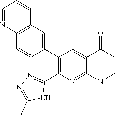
C12=C(C=C(C3=C(C4=NN=C(C)N4)N=C4C(=C3)C(=O)C=CN4)C=C1)C=CC=N2
